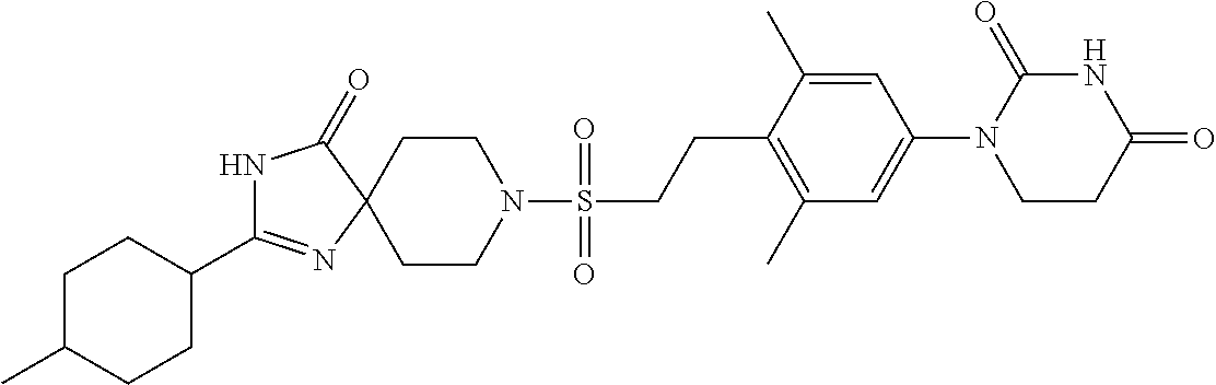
N1C(C2CCC(C)CC2)=NC2(C1=O)CCN(S(CCC1=C(C)C=C(N3CCC(=O)NC3=O)C=C1C)(=O)=O)CC2
